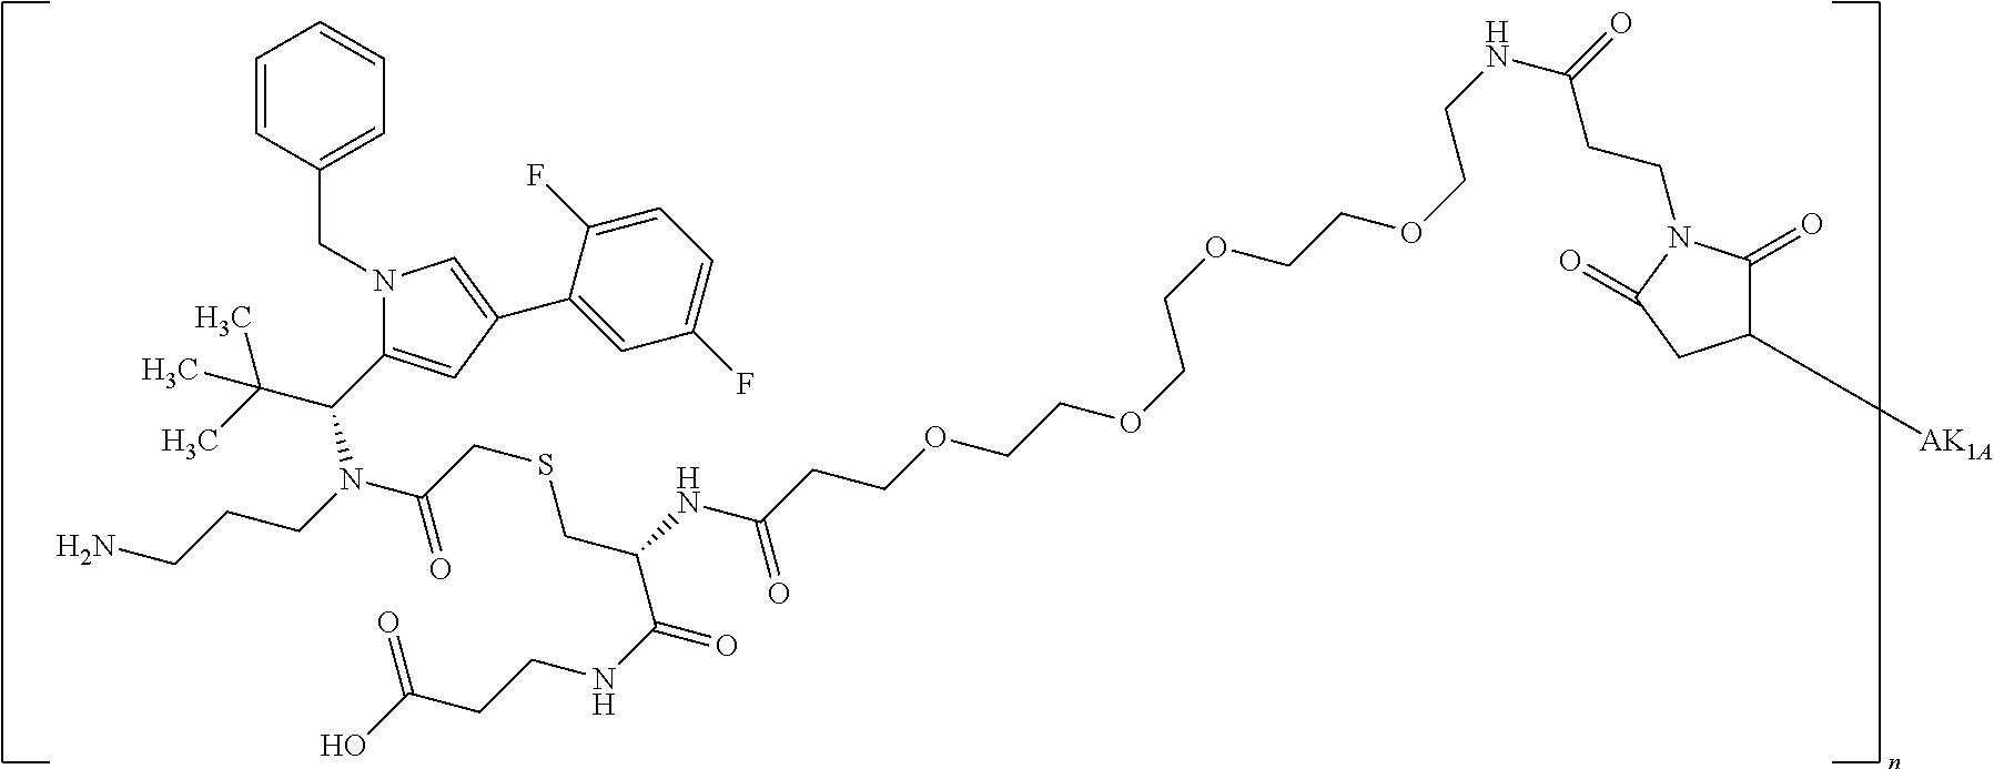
C1=CC(CN2C(C(C(C)(C)C)N(CCCN)C(CSCC(C(NCCC(O)=O)=O)NC(CCOCCOCCOCCOCCNC(=O)CCN3C(=O)C([AK1A])CC3=O)=O)=O)=CC(C3=CC(F)=CC=C3F)=C2)=CC=C1
